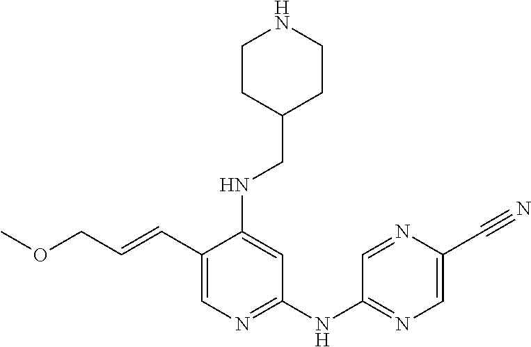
C1(C=CCOC)=CN=C(NC2=NC=C(C#N)N=C2)C=C1NCC1CCNCC1
